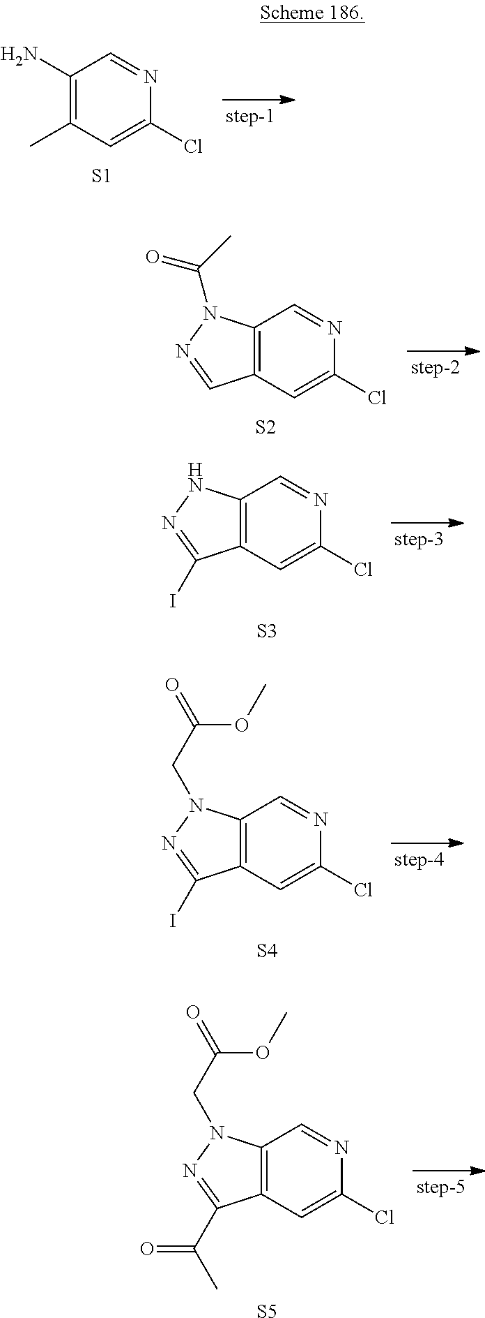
C1(N)=C(C)C=C(Cl)N=C1.[S1].C12=C(C=C(Cl)N=C1)C=NN2C(C)=O.[S2].C12=C(C=C(Cl)N=C1)C(I)=NN2.[S3].C12=C(C=C(Cl)N=C1)C(I)=NN2CC(OC)=O.[S4].C12=C(C=C(Cl)N=C1)C(C(C)=O)=NN2CC(OC)=O.[S5]
